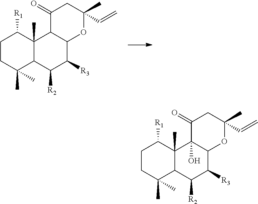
C1CC(C)(C)C2C(C)(C1[R1])C1C(C([R3])C2[R2])OC(C=C)(C)CC1=O.C1CC(C)(C)C2C(C)(C1[R1])C1(O)C(C([R3])C2[R2])OC(C=C)(C)CC1=O
